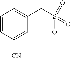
C1=CC([CN])=CC(CS(=O)(=O)[Q])=C1
